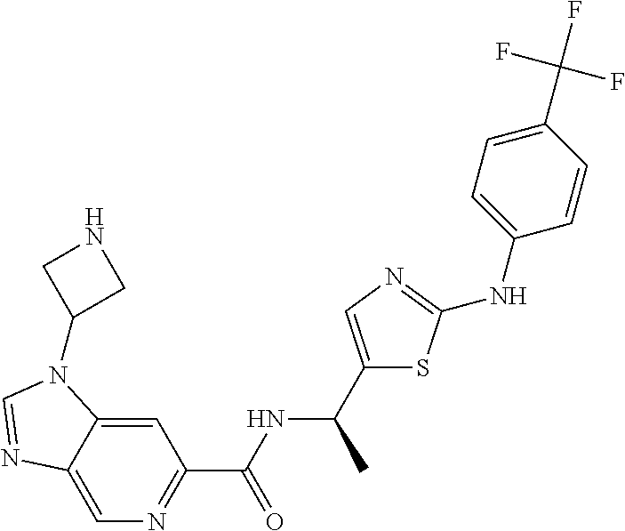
N1=C(C(NC(C2=CN=C(NC3=CC=C(C(F)(F)F)C=C3)S2)C)=O)C=C2C(=C1)N=CN2C1CNC1
